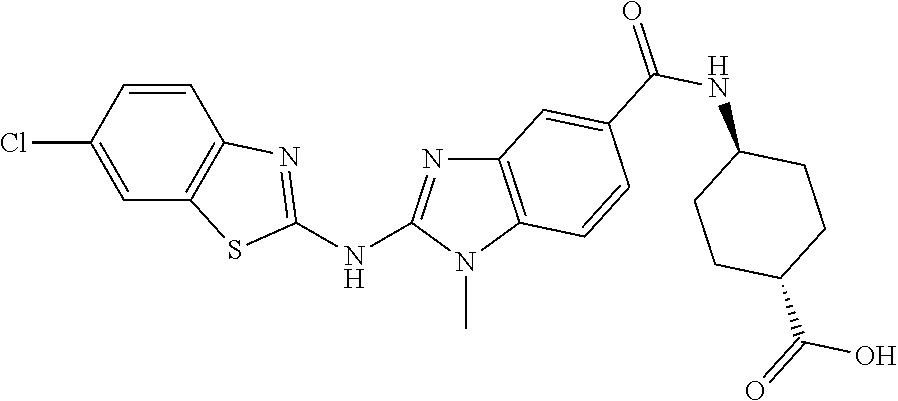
C1(Cl)=CC2=C(C=C1)N=C(NC1=NC3=C(N1C)C=CC(C(NC1CCC(C(O)=O)CC1)=O)=C3)S2
